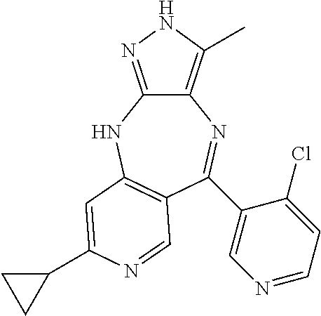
C12=C(C)NN=C1NC1=C(C=NC(C3CC3)=C1)C(C1=CN=CC=C1Cl)=N2
